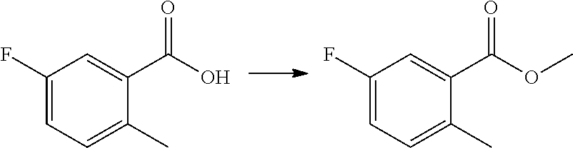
C1(F)=CC=C(C)C(C(O)=O)=C1.C1(F)=CC=C(C)C(C(OC)=O)=C1
